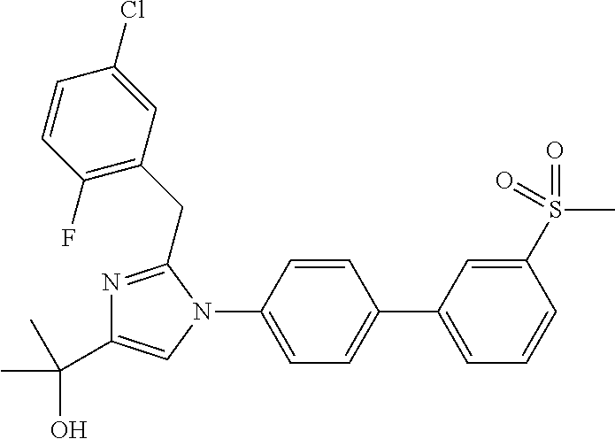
C1(N2C=C(C(C)(O)C)N=C2CC2=C(F)C=CC(Cl)=C2)=CC=C(C2=CC=CC(S(C)(=O)=O)=C2)C=C1
